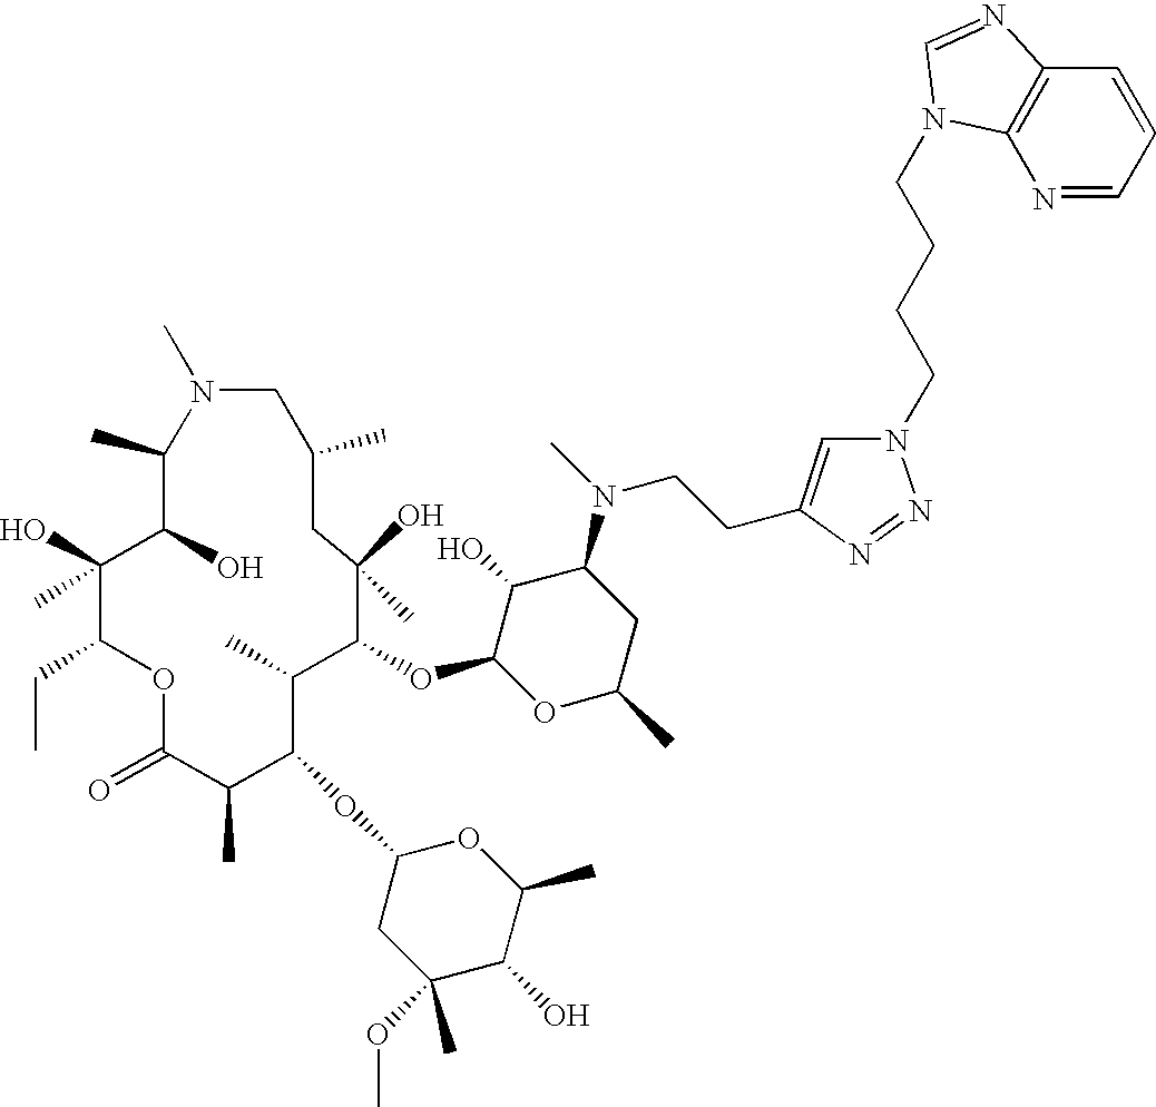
C1(C)C(O)C(O)(C)C(CC)OC(=O)C(C)C(OC2CC(C)(OC)C(O)C(C)O2)C(C)C(OC2OC(C)CC(N(C)CCC3=CN(CCCCN4C5=C(C=CC=N5)N=C4)N=N3)C2O)C(O)(C)CC(C)CN1C
